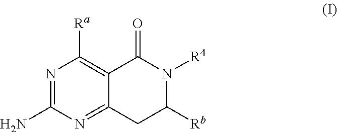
N1=C(N)N=C2C(=C1[Ra])C(=O)N([R4])C([Rb])C2
